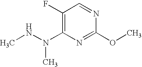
C1(F)=C(N(NC)C)N=C(OC)N=C1
